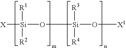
[R1][Si]([R2])(O[Si]([R3])([R4])O[X1])[X]
